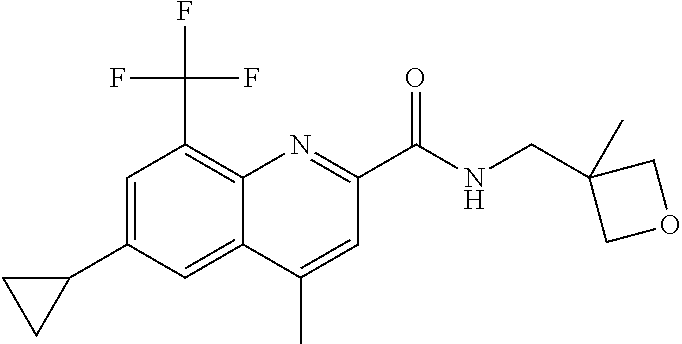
C1=C(C2CC2)C=C2C(=C1C(F)(F)F)N=C(C(NCC1(C)COC1)=O)C=C2C
